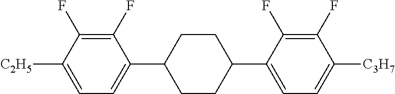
C1(F)=C(F)C([C2H5])=CC=C1C1CCC(C2=CC=C([C3H7])C(F)=C2F)CC1
